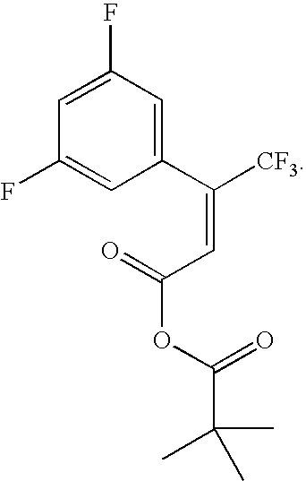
C1(F)=CC(F)=CC(C([CF3])=CC(OC(C(C)(C)C)=O)=O)=C1
